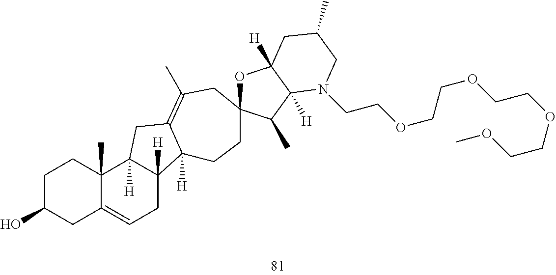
C1C(O)CC2=CCC3([H])C([H])(C2(C)C1)CC1=C(C)CC2(CCC31[H])OC1([H])C([H])(C2C)N(CCOCCOCCOCCOC)CC(C)C1
